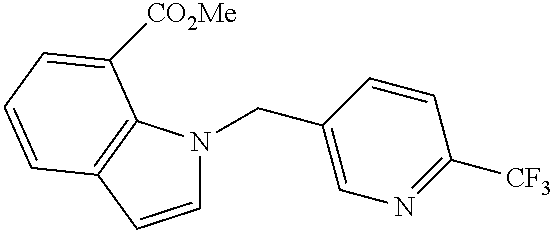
C1=CC2=C(N1CC1=CN=C([CF3])C=C1)C([CO2Me])=CC=C2
